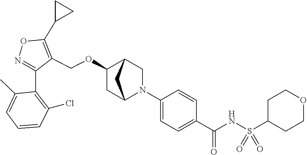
N1=C(C2=C(Cl)C=CC=C2C)C(COC2CC3N(C4=CC=C(C(NS(C5CCOCC5)(=O)=O)=O)C=C4)CC2C3)=C(C2CC2)O1
